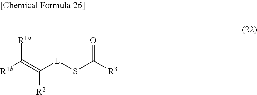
[R1b]C(=C([L]SC([R3])=O)[R2])[R1a]
